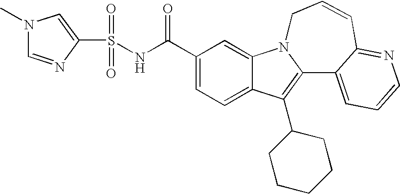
C12=CC=C(C(NS(C3=CN(C)C=N3)(=O)=O)=O)C=C1N1C(=C2C2CCCCC2)C2=CC=CN=C2C=CC1
